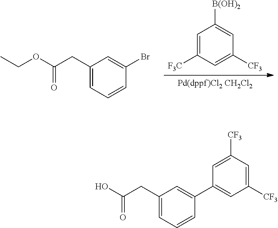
[Pd(dppf)Cl2 CH2Cl2].C1=C([F3C])C=C([CF3])C=C1[B(OH)2].C1(CC(OCC)=O)=CC=CC(Br)=C1.C1(CC(O)=O)=CC=CC(C2=CC([CF3])=CC([CF3])=C2)=C1
